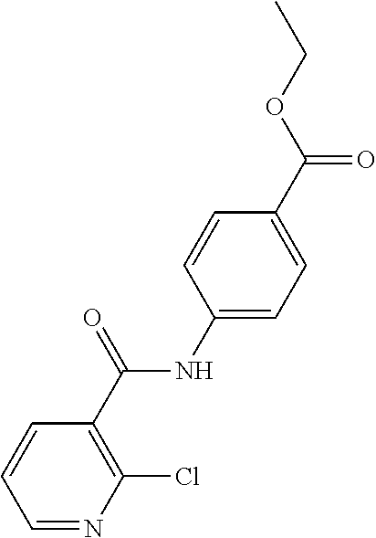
C1=NC(Cl)=C(C(=O)NC2=CC=C(C(OCC)=O)C=C2)C=C1
